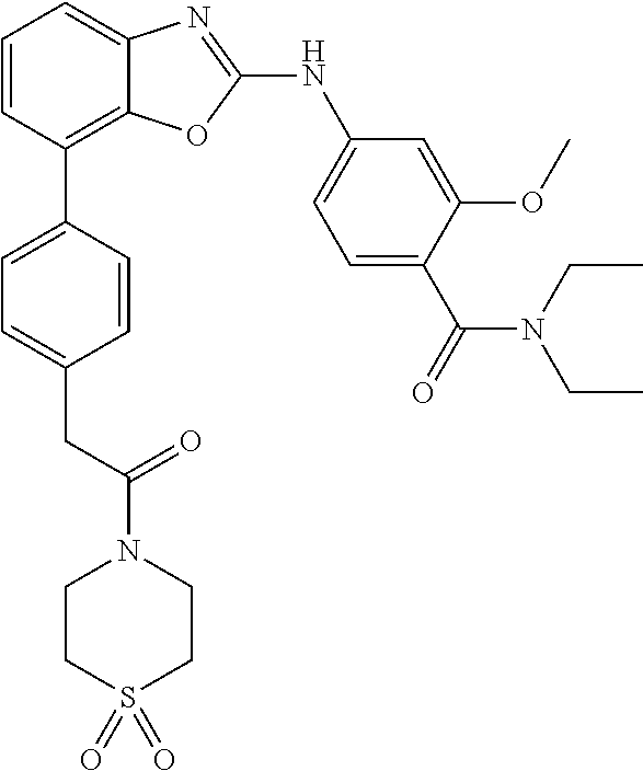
C1=CC(C2=CC=C(CC(=O)N3CCS(=O)(=O)CC3)C=C2)=C2C(=C1)N=C(NC1=CC=C(C(N(CC)CC)=O)C(OC)=C1)O2
